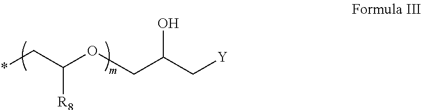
*CC(OCC(C[Y])O)[R8]
